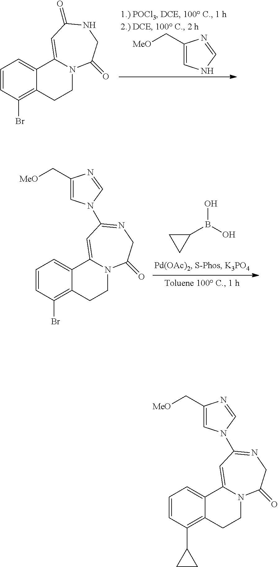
C1=CC(Br)=C2C(=C1)C1=CC(=O)NCC(=O)N1CC2.C1(C[MeO])=CNC=N1.C1=CC(Br)=C2C(=C1)C1=CC(N3C=C(C[MeO])N=C3)=NCC(=O)N1CC2.C1(B(O)O)CC1.C1=CC(C2CC2)=C2C(=C1)C1=CC(N3C=C(C[MeO])N=C3)=NCC(=O)N1CC2
